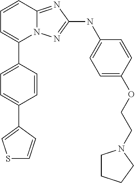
C1=CC2=NC(NC3=CC=C(OCCN4CCCC4)C=C3)=NN2C(C2=CC=C(C3=CSC=C3)C=C2)=C1
